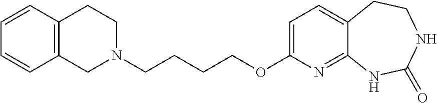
C12=C(CCN(CCCCOC3=CC=C4C(=N3)NC(=O)NCC4)C1)C=CC=C2
